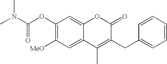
C1=CC=CC(CC2=C(C)C3=CC([MeO])=C(OC(N(C)C)=O)C=C3OC2=O)=C1
